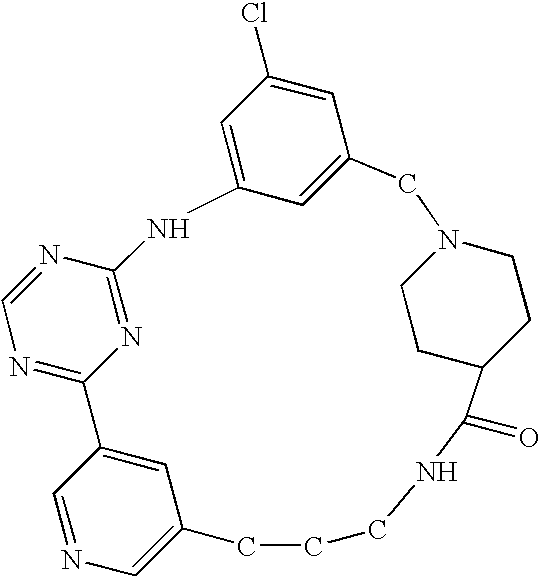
C12=CC(Cl)=CC(=C1)CN1CCC(C(=O)NCCCC3=CN=CC(=C3)C3=NC=NC(=N3)N2)CC1
